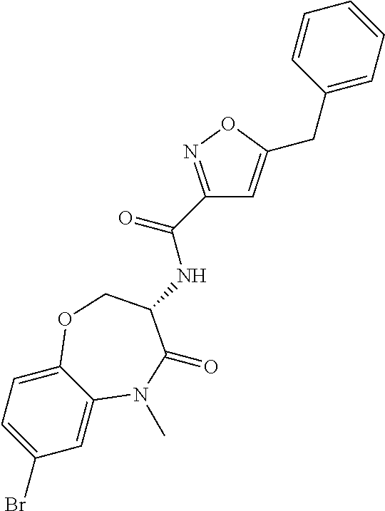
C1=C2C(=CC=C1Br)OCC(NC(C1=NOC(CC3=CC=CC=C3)=C1)=O)C(=O)N2C
